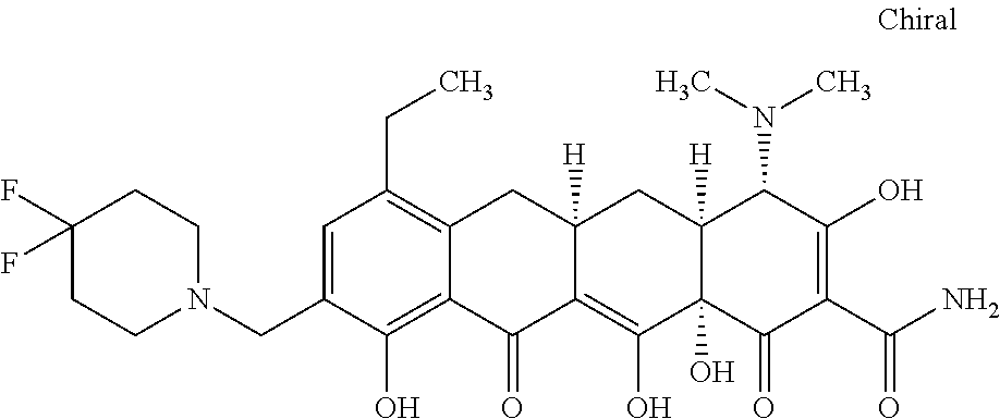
C1=C(CN2CCC(F)(F)CC2)C(O)=C2C(=C1CC)CC1([H])C(=C(O)C3(O)C([H])(C1)C(N(C)C)C(O)=C(C(N)=O)C3=O)C2=O
